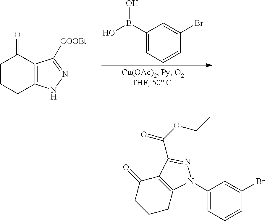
C1(=O)CCCC2=C1C(C(OCC)=O)=NN2C1=CC=CC(Br)=C1.C1(B(O)O)=CC=CC(Br)=C1.C1CCC2=C(C1=O)C([COOEt])=NN2
